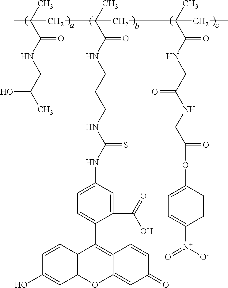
CC(C)(C(NCC(C)O)=O)CC(C)(CC(C)(C(NCC(NCC(OC1=CC=C([N+]([O-])=O)C=C1)=O)=O)=O)CC)C(NCCCNC(NC1=CC=C(C2=C3C(=CC(=O)C=C3)OC3C2C=CC(O)=C3)C(C(=O)O)=C1)=S)=O
